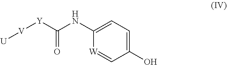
C1(O)=CC=C(NC([Y][V][U])=O)[W]=C1
